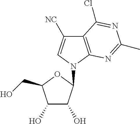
C12=C(N(C3C(O)C(O)C(CO)O3)C=C1[NC])N=C(C)N=C2Cl
